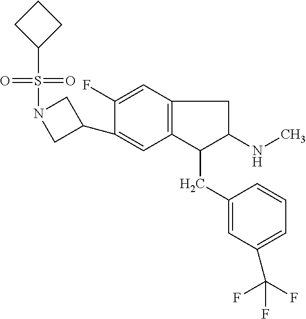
C1(C2=CC3=C(C=C2F)CC(NC)C3CC2=CC(C(F)(F)F)=CC=C2)CN(S(=O)(=O)C2CCC2)C1
